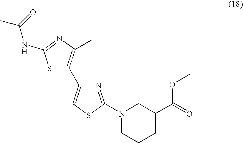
S1C(C2=CSC(N3CCCC(C(=O)OC)C3)=N2)=C(C)N=C1NC(=O)C
